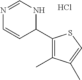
Cl.N1=CNC(C2=C(C)C(C)=CS2)C=C1
